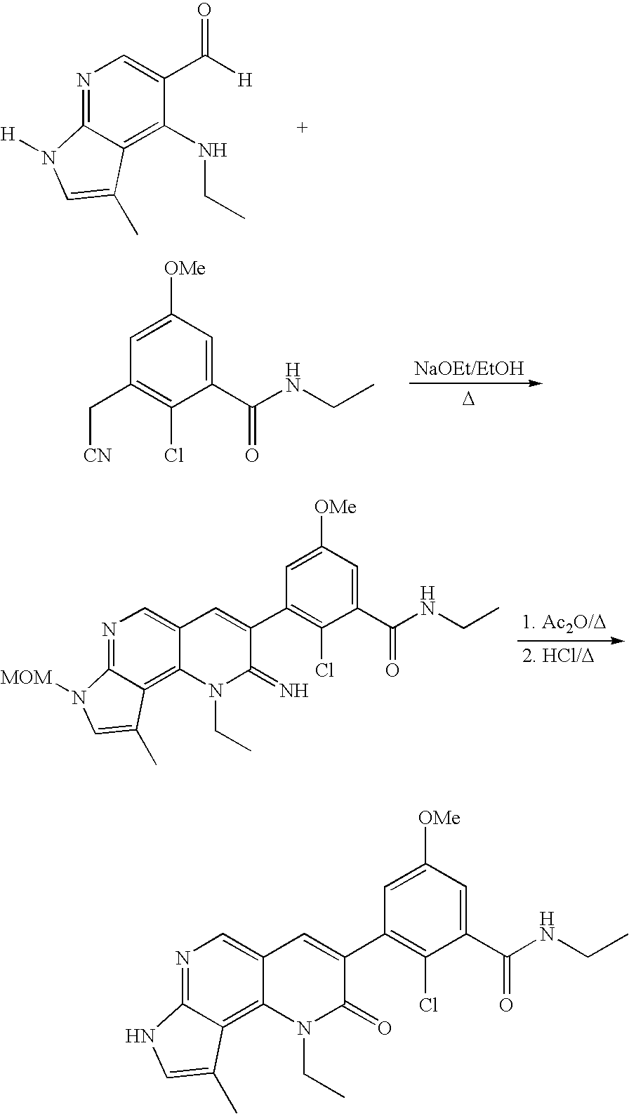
N1=C2C(=C(NCC)C(C([H])=O)=C1)C(C)=CN2[H].[CN]CC1=C(Cl)C(C(NCC)=O)=CC([OMe])=C1.[D].N1=C2C(=C3C(=C1)C=C(C1=C(Cl)C(C(NCC)=O)=CC([OMe])=C1)C(=N)N3CC)C(C)=CN2[MOM].N1=C2C(=C3C(=C1)C=C(C1=C(Cl)C(C(NCC)=O)=CC([OMe])=C1)C(=O)N3CC)C(C)=CN2
